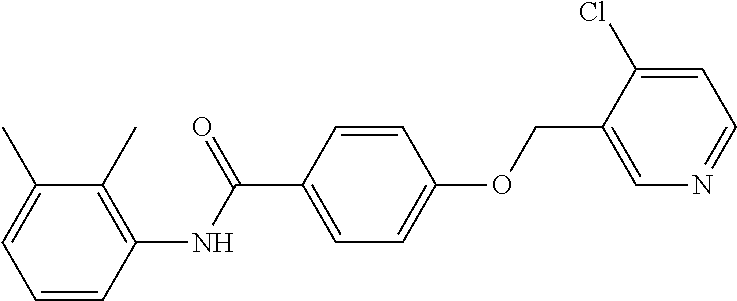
C1=CC(NC(C2=CC=C(OCC3=CN=CC=C3Cl)C=C2)=O)=C(C)C(C)=C1
